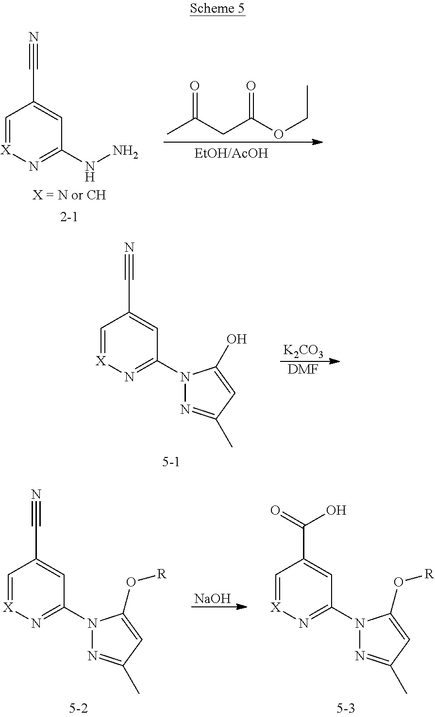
CC(CC(OCC)=O)=O.C1=[X]N=C(NN)C=C1C#N.[K2CO3].[DMF].C1=[X]N=C(N2N=C(C)C=C2O)C=C1C#N.[NaOH].C1=[X]N=C(N2N=C(C)C=C2O[R])C=C1C#N.C1=[X]N=C(N2N=C(C)C=C2O[R])C=C1C(O)=O
